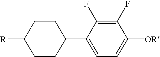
C1(C2CCC([R])CC2)=CC=C([OR])C(F)=C1F
